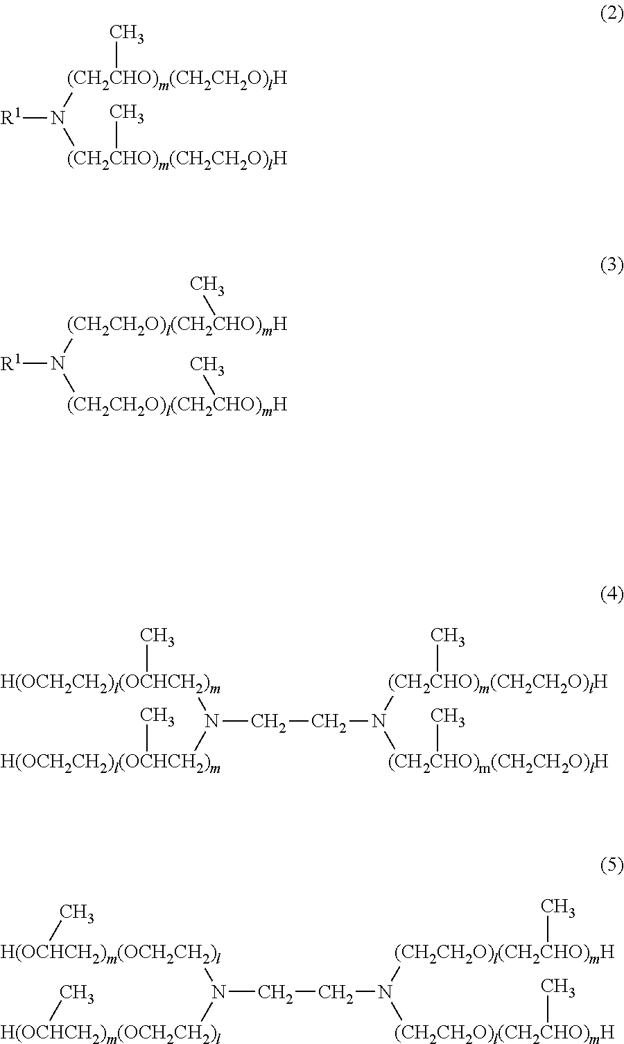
[(CH2CHO)m(CH2CH2O)lH](C)N([(CH2CHO)m(CH2CH2O)lH]C)[R1].[(CH2CH2O)l(CH2CHO)mH](C)N([(CH2CH2O)l(CH2CHO)mH]C)[R1].[H(OCH2CH2)l(OCHCH2)m](C)N([H(OCH2CH2)l(OCHCH2)m]C)CCN([(CH2CHO)m(CH2CH2O)lH]C)[(CH2CHO)m(CH2CH2O)lH]C.[H(OCHCH2)m(OCH2CH2)l](N([H(OCHCH2)m(OCH2CH2)l]C)CCN([(CH2CH2O)l(CH2CHO)mH]C)[(CH2CH2O)l(CH2CHO)mH]C)C
